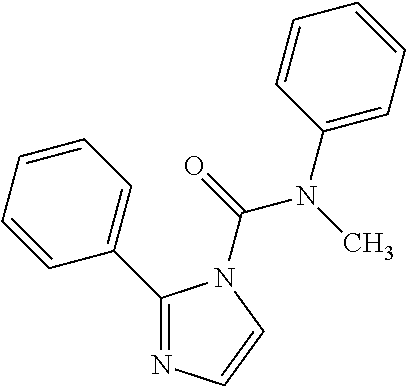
C1(C2=CC=CC=C2)=NC=CN1C(=O)N(C)C1=CC=CC=C1
